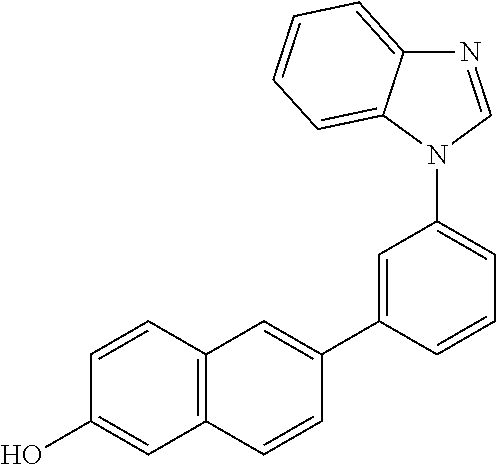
C1=CC2=C(C=C1O)C=CC(C1=CC(N3C=NC4=CC=CC=C34)=CC=C1)=C2
